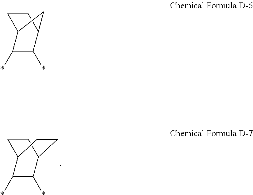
C1CC2C(*)C(*)C1CC2.C1CC2C(*)C(*)C1C2
